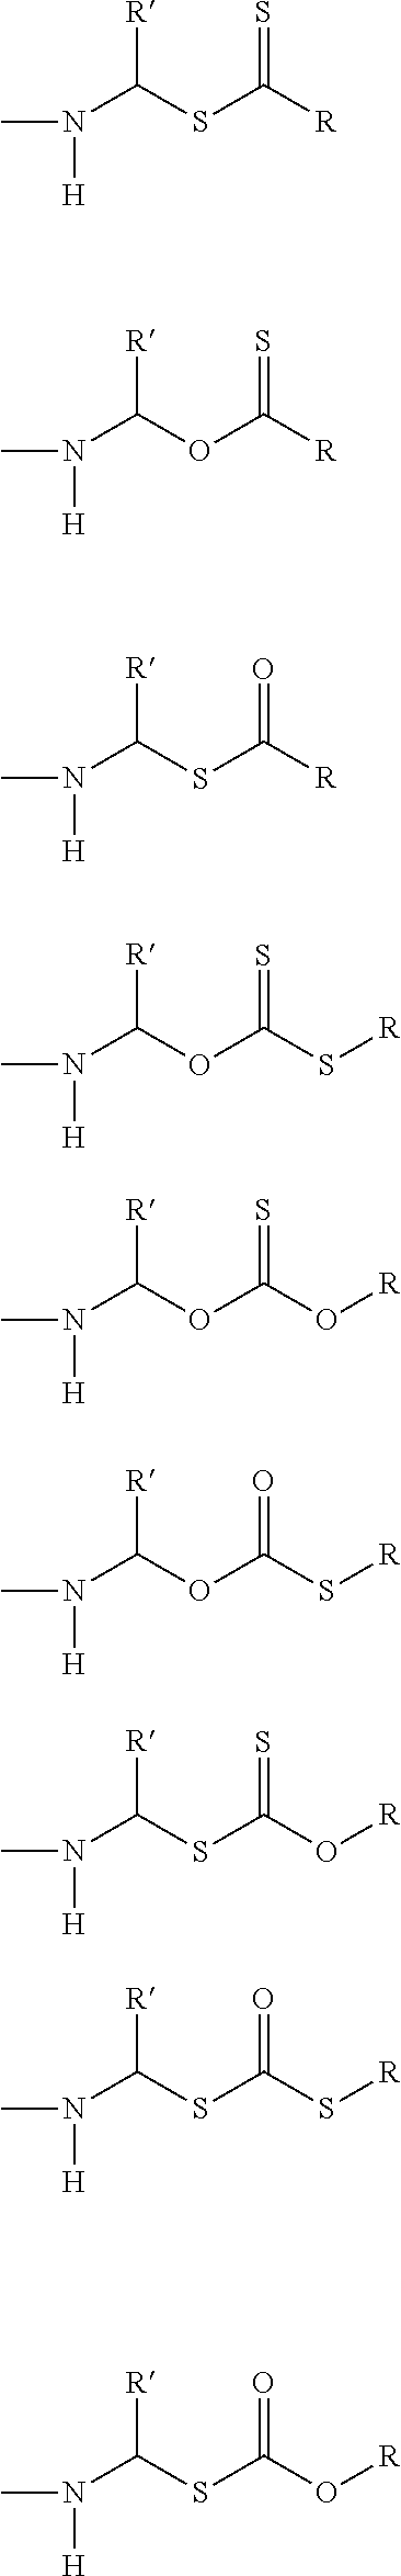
CN(C(SC([R])=S)[R])[H].CN(C(OC([R])=S)[R])[H].CN(C(SC([R])=O)[R])[H].CN(C(OC(S[R])=S)[R])[H].CN(C(OC(O[R])=S)[R])[H].CN(C(OC(S[R])=O)[R])[H].CN(C(SC(O[R])=S)[R])[H].CN(C(SC(S[R])=O)[R])[H].CN(C(SC(O[R])=O)[R])[H]
